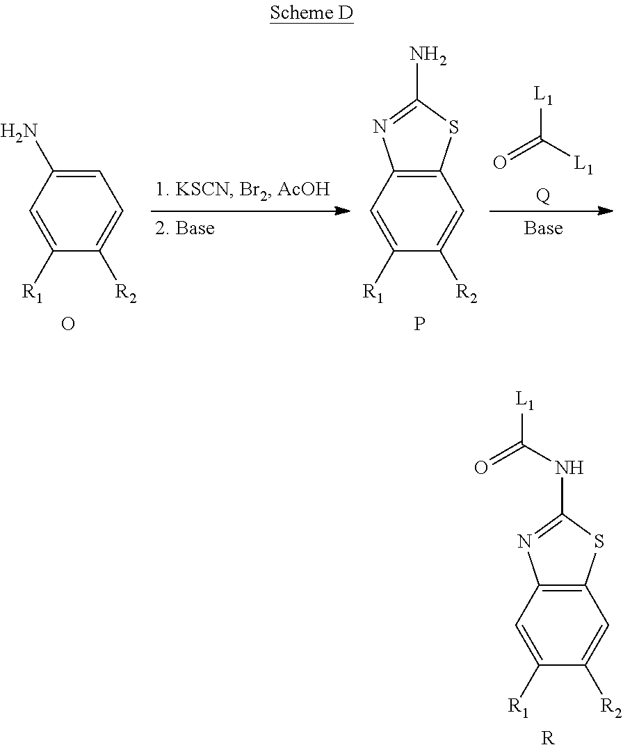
C1=C(N)C=C([R1])C([R2])=C1.C12=C(C=C([R1])C([R2])=C1)N=C(N)S2.P.O.[L1]C(=O)[L1].[Q].C12=C(C=C([R1])C([R2])=C1)N=C(NC(=O)[L1])S2.[R]
